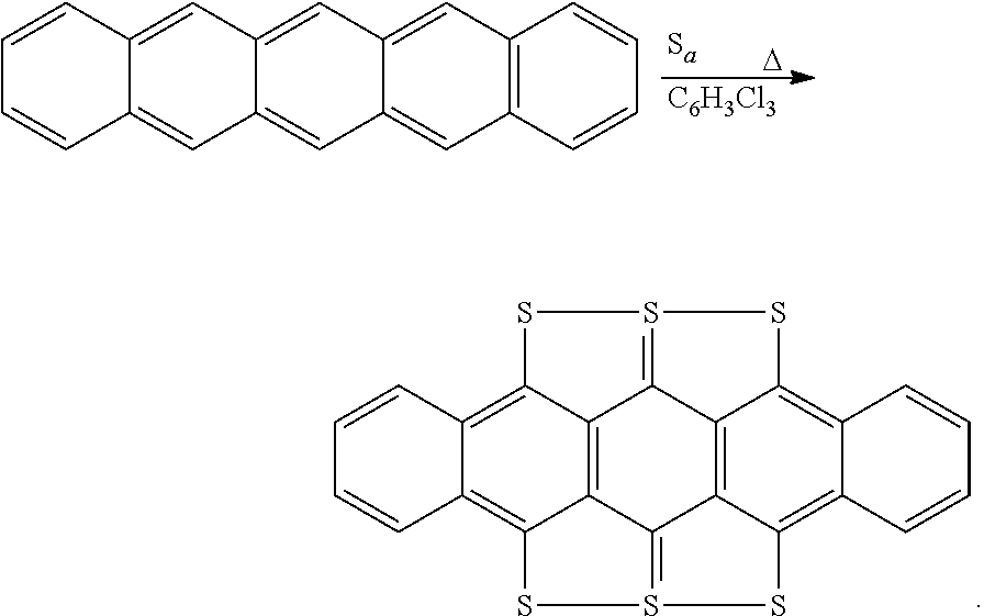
[C6H3Cl3].[D].C12=C(C=CC=C1)C=C1C(=C2)C=C2C(=C1)C=C1C(=C2)C=CC=C1.C12=C3C4=C5C(=C1C=CC=C2)SS1=C5C2=C5C4=S(SC5=C4C(=C2S1)C=CC=C4)S3
